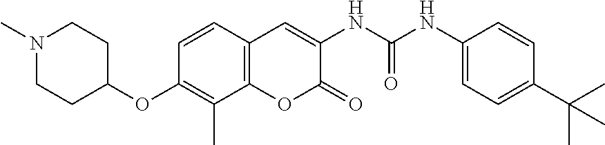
C1(NC(NC2=CC3=C(OC2=O)C(C)=C(OC2CCN(C)CC2)C=C3)=O)=CC=C(C(C)(C)C)C=C1
